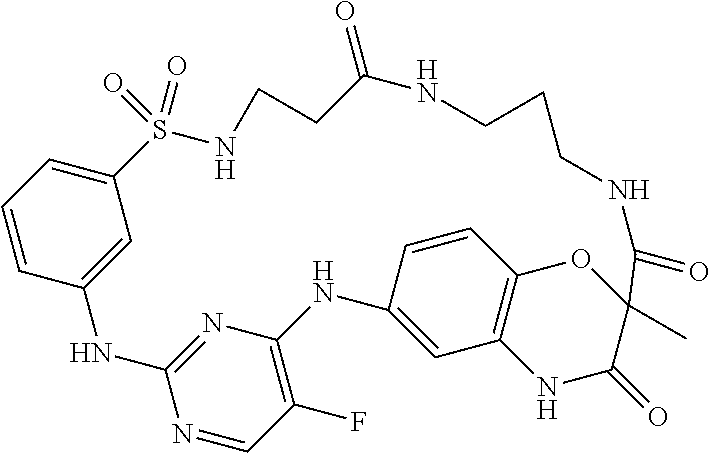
C1=CC=C2C=C1NC1=NC(=C(F)C=N1)NC1=CC3=C(C=C1)OC(C)(C(=O)NCCCNC(=O)CCNS2(=O)=O)C(=O)N3
